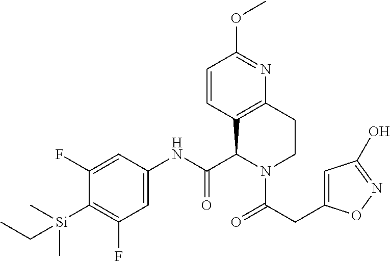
C1(F)=CC(NC(C2C3=C(CCN2C(=O)CC2=CC(O)=NO2)N=C(OC)C=C3)=O)=CC(F)=C1[Si](CC)(C)C
